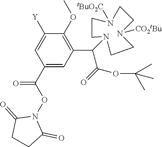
C1([Y])=CC(C(ON2C(=O)CCC2=O)=O)=CC(C(C(OC(C)(C)C)=O)N2CCN([CO2tBu])CCN([tBuO2C])CC2)=C1OC
